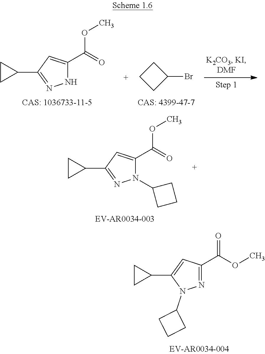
N1=C(C(OC)=O)C=C(C2CC2)N1C1CCC1.N1C(C(=O)OC)=CC(C2CC2)=N1.C1(Br)CCC1.N1(C2CCC2)C(C(=O)OC)=CC(C2CC2)=N1
